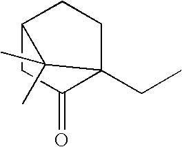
C12CC(=O)C(CC)(CC1)C2(C)C
